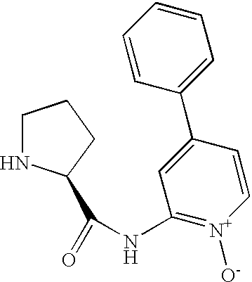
C1NC(C(=O)NC2=[N+]([O-])C=CC(C3=CC=CC=C3)=C2)CC1
